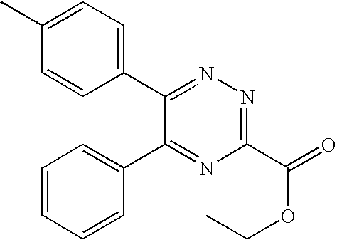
C1(C)=CC=C(C2=NN=C(C(=O)OCC)N=C2C2=CC=CC=C2)C=C1
